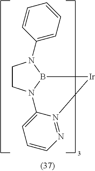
C1CN2B(N1C1=CC=CC=C1)[Ir]N1=NC=CC=C21
